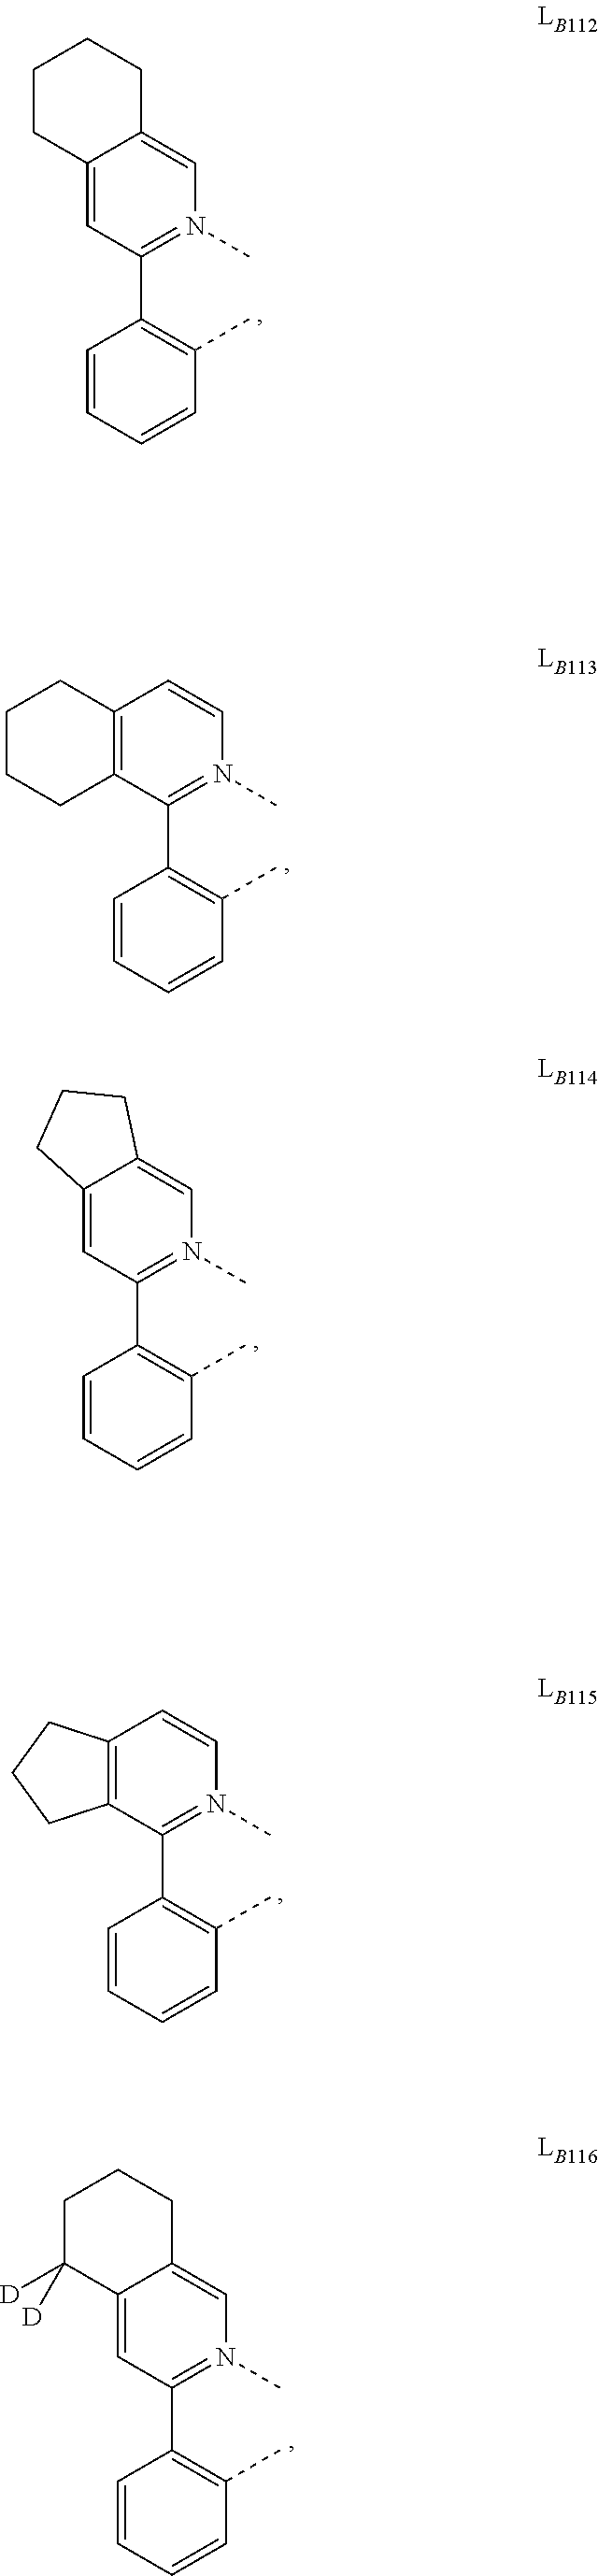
C12=CC(C3=C(C)C=CC=C3)=N(C)C=C1CCCC2.C12=C(C(C3=C(C)C=CC=C3)=N(C)C=C1)CCCC2.C12=CC(C3=C(C)C=CC=C3)=N(C)C=C1CCC2.C12=C(C(C3=C(C)C=CC=C3)=N(C)C=C1)CCC2.C12=CC(C3=C(C)C=CC=C3)=N(C)C=C1CCCC2([D])[D]
